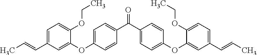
C1=C(C=CC)C=C(OC2=CC=C(C(C3=CC=C(OC4=CC(C=CC)=CC=C4OCC)C=C3)=O)C=C2)C(OCC)=C1
